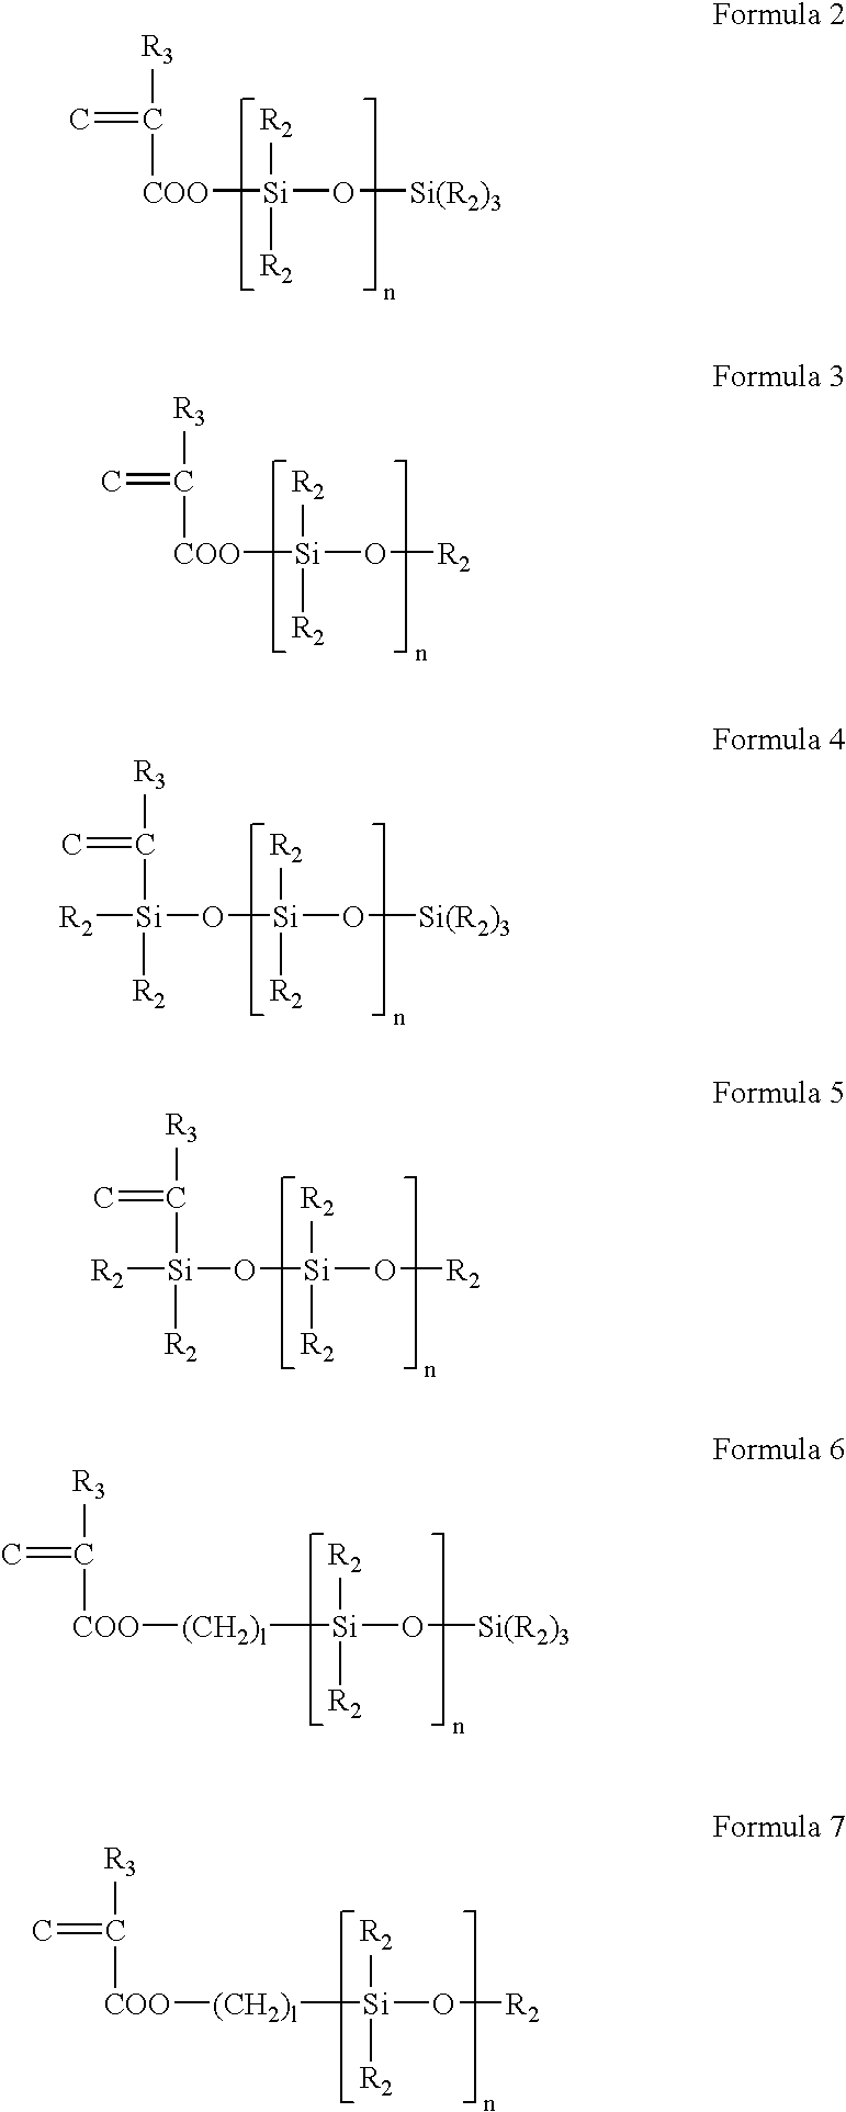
[COO]([Si](O[Si(R2)3])([R2])[R2])C([R3])=C.[COO]([Si](O[R2])([R2])[R2])C([R3])=C.[Si](C([R3])=C)([R2])([R2])O[Si](O[Si(R2)3])([R2])[R2].[Si](C([R3])=C)([R2])([R2])O[Si](O[R2])([R2])[R2].[COO](C([R3])=C)[(CH2)l][Si](O[Si(R2)3])([R2])[R2].[COO](C([R3])=C)[(CH2)l][Si](O[R2])([R2])[R2]
